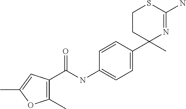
C1CC(C)(C2=CC=C(NC(=O)C3=C(C)OC(C)=C3)C=C2)N=C(N)S1
